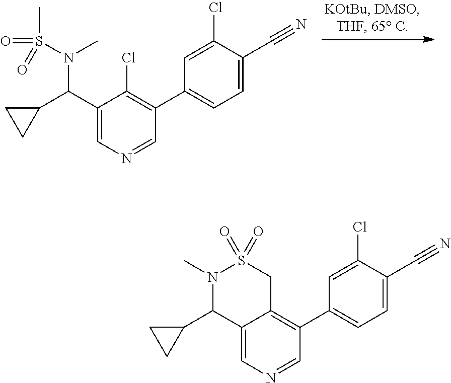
C1(C(C2=CN=CC(C3=CC=C(C#N)C(Cl)=C3)=C2Cl)N(S(=O)(=O)C)C)CC1.C1(C2C3=CN=CC(C4=CC=C(C#N)C(Cl)=C4)=C3CS(=O)(=O)N2C)CC1
